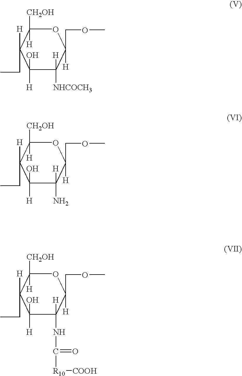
C1([CH2OH])([H])C([H])(CC)C(O)([H])C([H])([NHCOCH3])C([H])(COC)O1.C1([CH2OH])([H])C([H])(CC)C(O)([H])C([H])(N)C([H])(COC)O1.C1([CH2OH])([H])C([H])(CC)C(O)([H])C([H])(NC([R10][COOH])=O)C([H])(COC)O1
